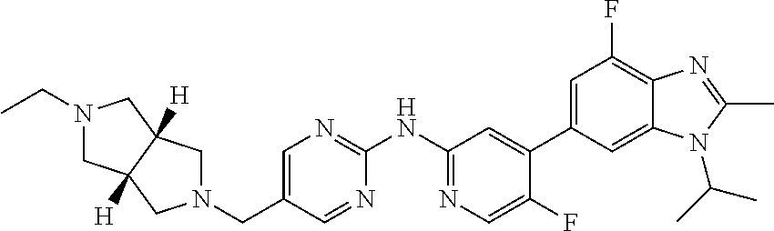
C1(NC2=NC=C(CN3CC4([H])C([H])(C3)CN(CC)C4)C=N2)=NC=C(F)C(C2=CC(F)=C3C(=C2)N(C(C)C)C(C)=N3)=C1
